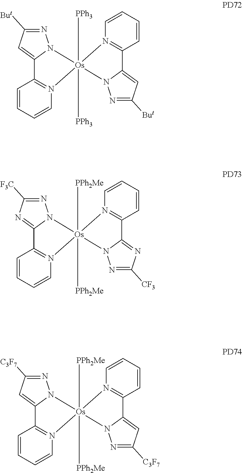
C1=CC2=N(C=C1)[Os]1([PPh3])([PPh3])(N3C2=CC([But])=N3)N2=C(C=CC=C2)C2=CC([But])=NN21.C1=CC2=N(C=C1)[Os]1([PPh2Me])([PPh2Me])(N3C2=NC([F3C])=N3)N2=C(C=CC=C2)C2=NC([CF3])=NN21.C1=CC2=N(C=C1)[Os]1([PPh2Me])([PPh2Me])(N3C2=CC([C3F7])=N3)N2=C(C=CC=C2)C2=CC([C3F7])=NN21
